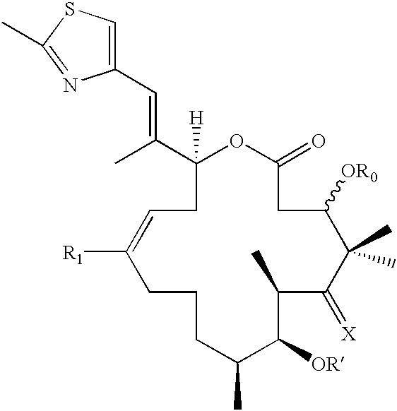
C1([H])(C(C)=CC2=CSC(C)=N2)CC=C([R1])CCCC(C)C([OR])C(C)C(=[X])C(C)(C)C([OR0])CC(=O)O1
